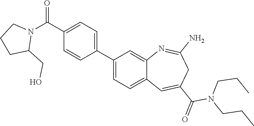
N1(C(=O)C2=CC=C(C3=CC=C4C(=C3)N=C(N)CC(C(N(CCC)CCC)=O)=C4)C=C2)CCCC1CO
